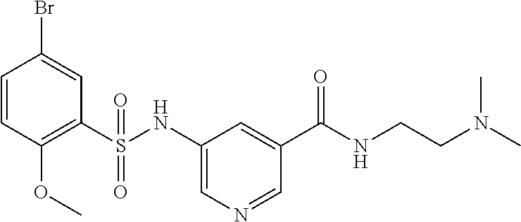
C1=CC(OC)=C(S(NC2=CN=CC(C(NCCN(C)C)=O)=C2)(=O)=O)C=C1Br
